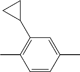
C1(C)=C(C2CC2)C=C(C)C=C1
